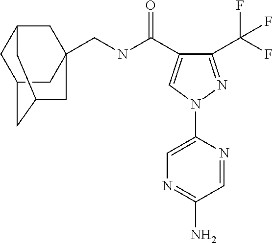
C(NC(=O)C1=CN(C2=CN=C(N)C=N2)N=C1C(F)(F)F)C12CC3CC(CC(C1)C3)C2
